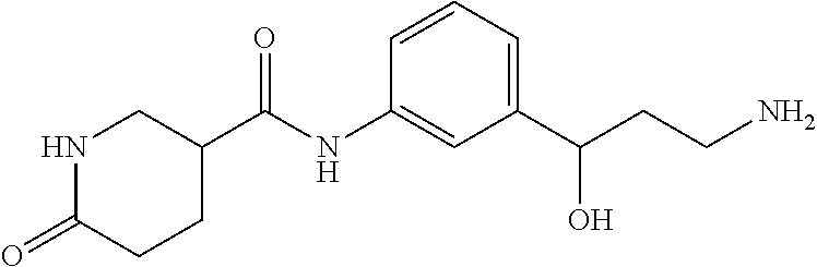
N1C(=O)CCC(C(NC2=CC(C(CCN)O)=CC=C2)=O)C1
